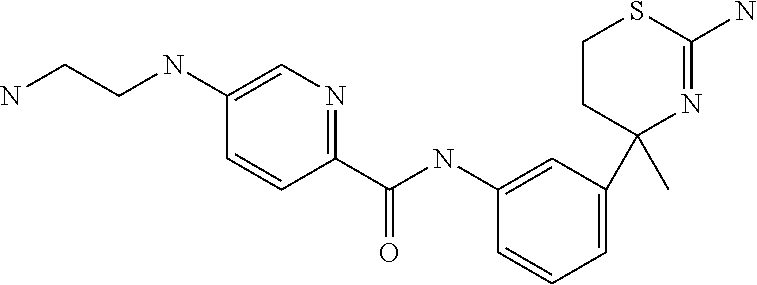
C1(C(NC2=CC(C3(C)N=C(N)SCC3)=CC=C2)=O)=NC=C(NCCN)C=C1
